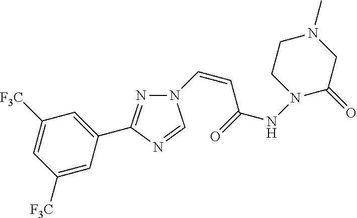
N1=C(C2=CC([F3C])=CC([F3C])=C2)N=CN1C=CC(NN1CCN(C)CC1=O)=O
